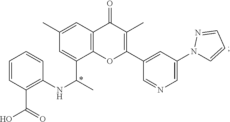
C12=C(OC(C3=CC(N4C=CC=N4)=CN=C3)=C(C)C1=O)C(C(NC1=C(C(O)=O)C=CC=C1)C)=CC(C)=C2
